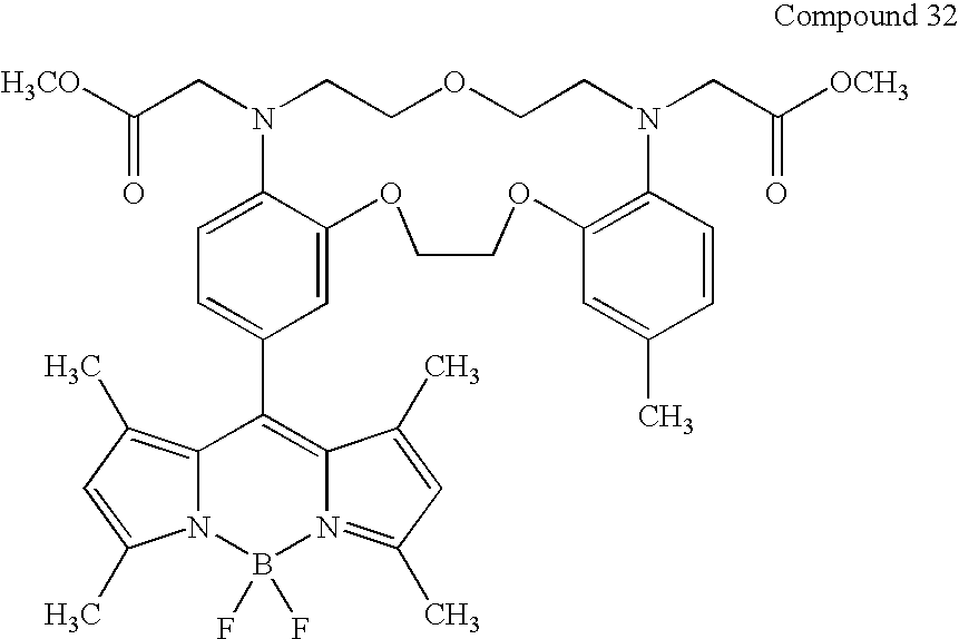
C(CN1CCOCCN(CC([OCH3])=O)C2=C(C=C(C)C=C2)OCCOC2=CC(C3=C4N(=C(C)C=C4C)B(F)(F)N4C3=C(C)C=C4C)=CC=C12)([H3CO])=O
